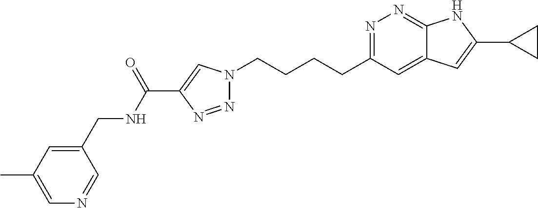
N1=C(CCCCN2N=NC(C(NCC3=CC(C)=CN=C3)=O)=C2)C=C2C(=N1)NC(C1CC1)=C2
